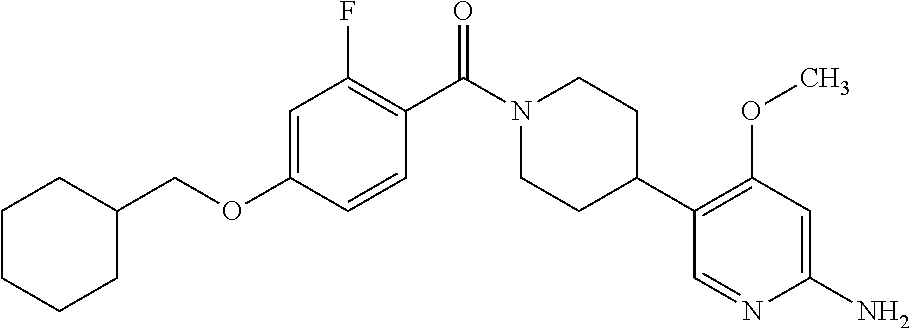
C1=C(OCC2CCCCC2)C=CC(C(N2CCC(C3=C(OC)C=C(N)N=C3)CC2)=O)=C1F
